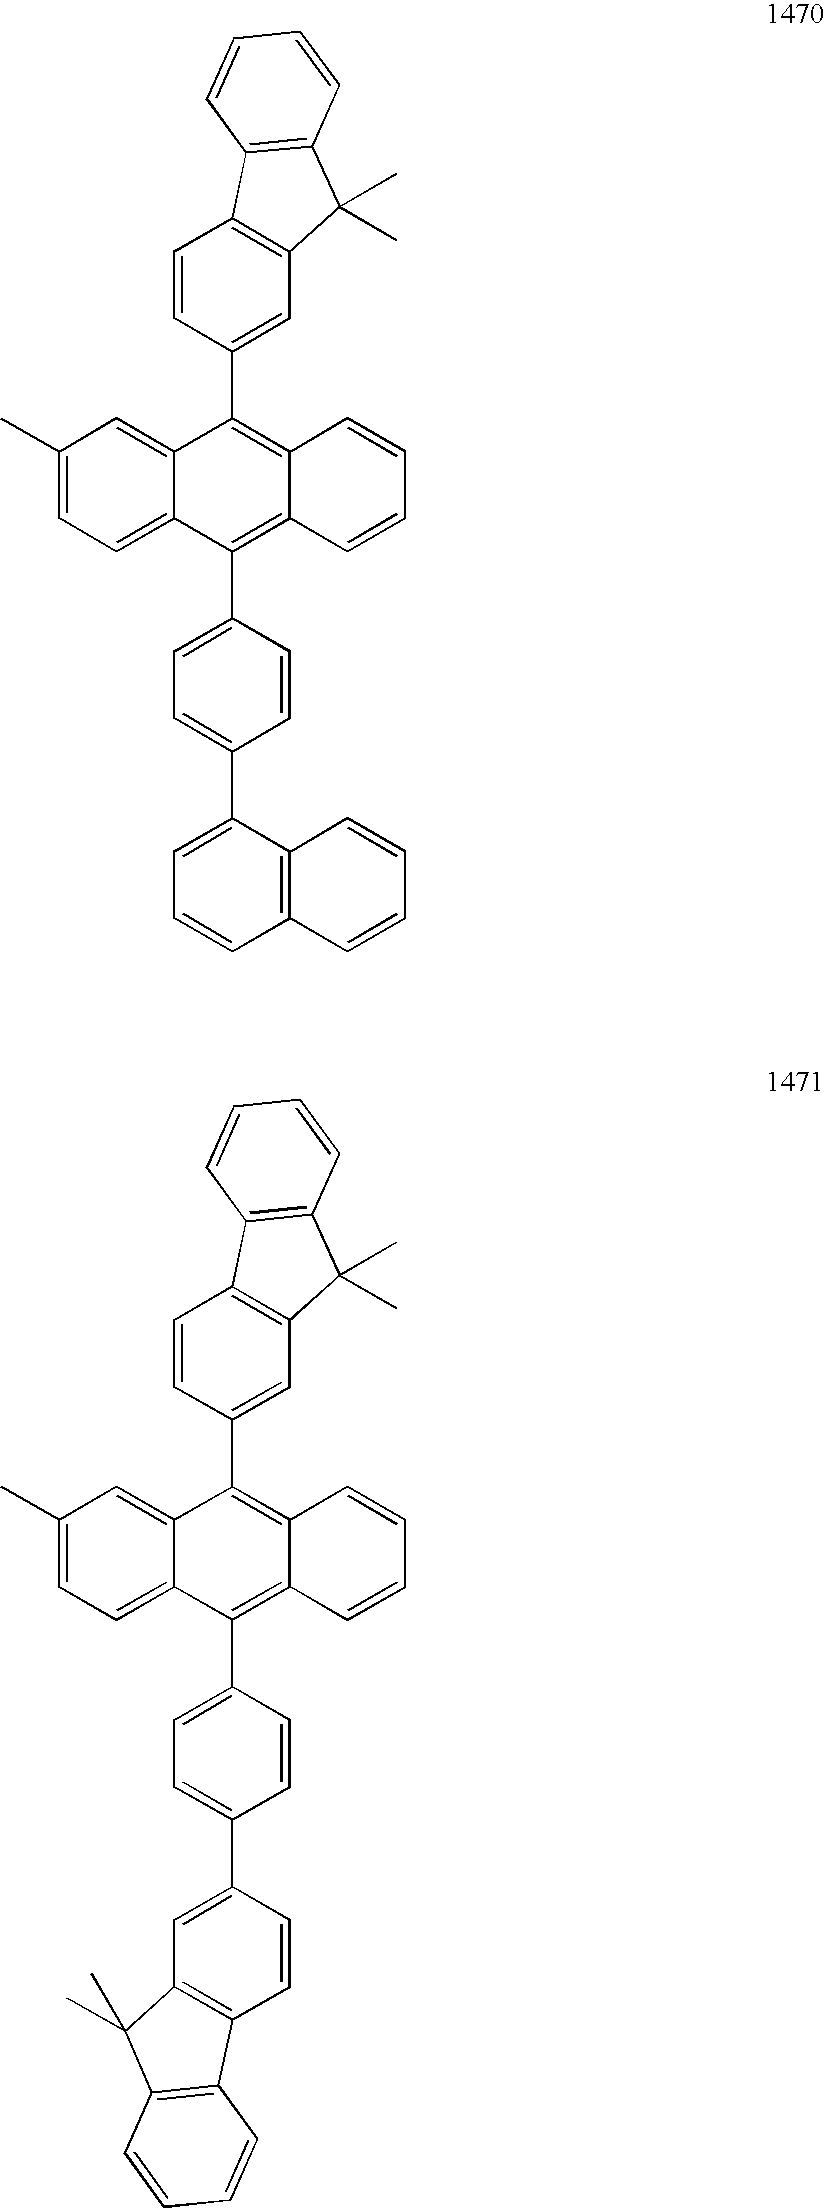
C1(C)=CC=C2C(=C1)C(C1=CC3=C(C=C1)C1=C(C3(C)C)C=CC=C1)=C1C(=C2C2=CC=C(C3=CC=CC4=C3C=CC=C4)C=C2)C=CC=C1.C1(C)=CC=C2C(=C1)C(C1=CC3=C(C=C1)C1=C(C3(C)C)C=CC=C1)=C1C(=C2C2=CC=C(C3=CC4=C(C=C3)C3=C(C4(C)C)C=CC=C3)C=C2)C=CC=C1
